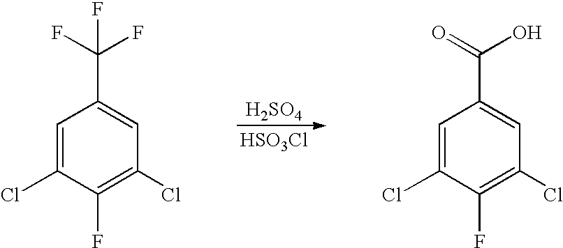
[H2SO4].[HSO3Cl].ClC1=CC(C(F)(F)F)=CC(Cl)=C1F.ClC1=CC(C(=O)O)=CC(Cl)=C1F
